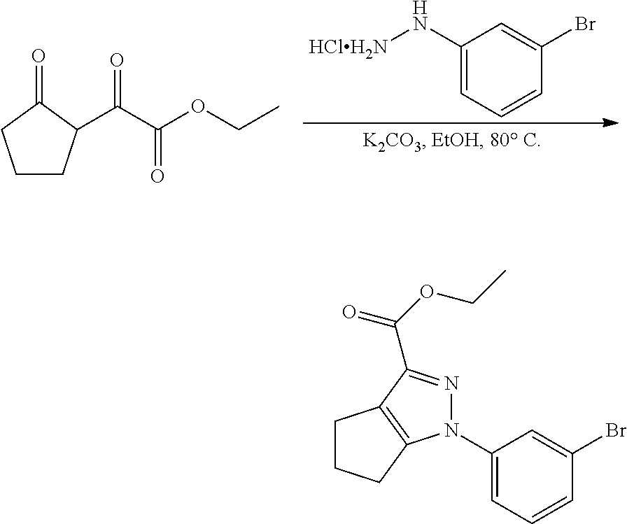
C(C(OCC)=O)(=O)C1CCCC1=O.C1(N[HClH2N])=CC=CC(Br)=C1.N1(C2=CC=CC(Br)=C2)N=C(C(OCC)=O)C2=C1CCC2
